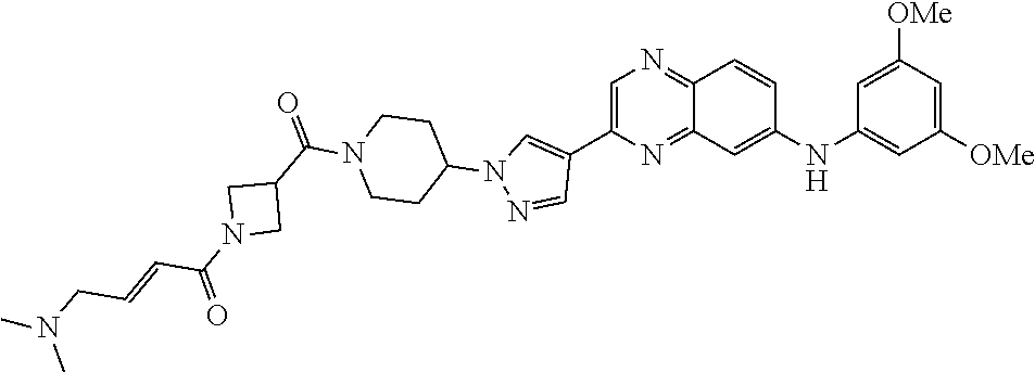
C1=C(C2=CN(C3CCN(C(=O)C4CN(C(=O)C=CCN(C)C)C4)CC3)N=C2)N=C2C(=N1)C=CC(NC1=CC([OMe])=CC([OMe])=C1)=C2
